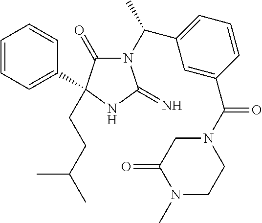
N1(C(C2=CC=CC(C(N3CC(=O)N(C)CC3)=O)=C2)C)C(=O)C(CCC(C)C)(C2=CC=CC=C2)NC1=N
